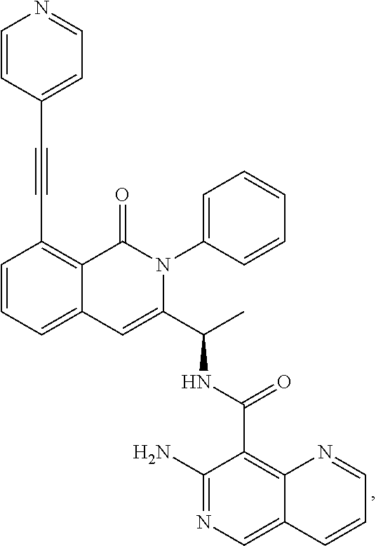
C1=CC=C2C(=C1C#CC1=CC=NC=C1)C(=O)N(C1=CC=CC=C1)C(C(C)NC(C1=C3C(=CN=C1N)C=CC=N3)=O)=C2
